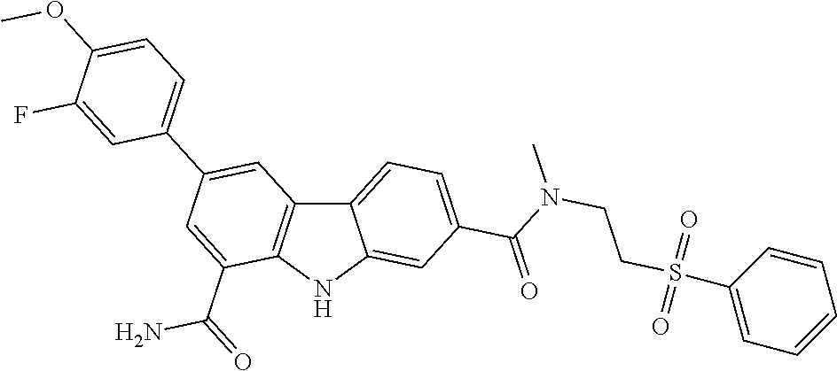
C12=CC=C(C(N(CCS(=O)(=O)C3=CC=CC=C3)C)=O)C=C1NC1=C2C=C(C2=CC=C(OC)C(F)=C2)C=C1C(=O)N
